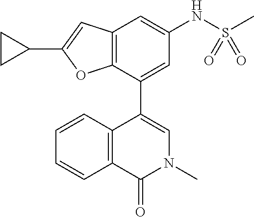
C12=C(C(C3=CN(C)C(=O)C4=C3C=CC=C4)=CC(NS(C)(=O)=O)=C1)OC(C1CC1)=C2
